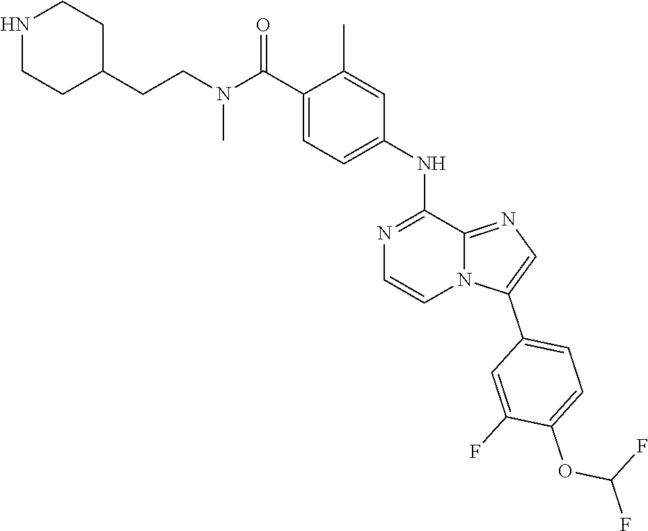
C1(C2=CN=C3N2C=CN=C3NC2=CC=C(C(N(CCC3CCNCC3)C)=O)C(C)=C2)=CC=C(OC(F)F)C(F)=C1
